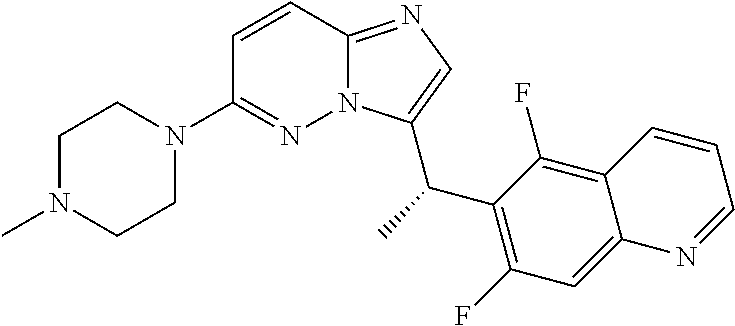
C1N(C)CCN(C2=NN3C(=NC=C3C(C)C3=C(F)C=C4C(=C3F)C=CC=N4)C=C2)C1
